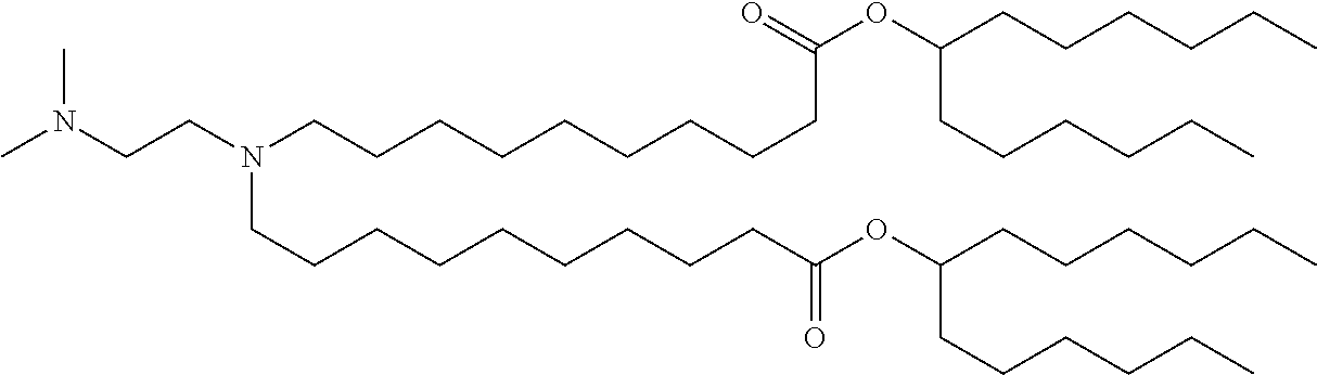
CN(CCN(CCCCCCCCCC(=O)OC(CCCCCC)CCCCCC)CCCCCCCCCC(OC(CCCCCC)CCCCCC)=O)C
